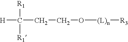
C(CCO[(L)n][R3])([H])([R1])[R1]
